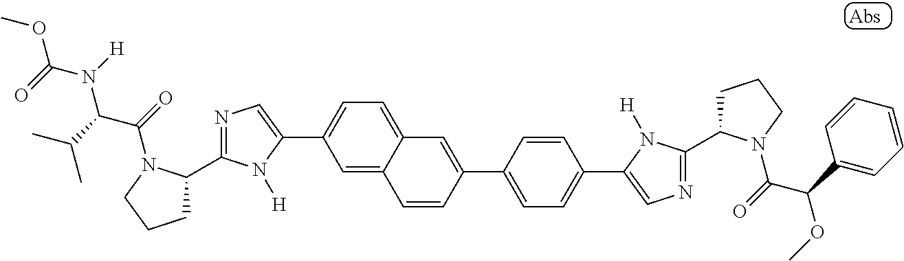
C1(C2=CN=C(C3CCCN3C(=O)C(C(C)C)N(C(=O)OC)[H])N2[H])=CC=C2C(=C1)C=CC(C1=CC=C(C3=CN=C(C4CCCN4C(C(OC)C4=CC=CC=C4)=O)N3[H])C=C1)=C2
